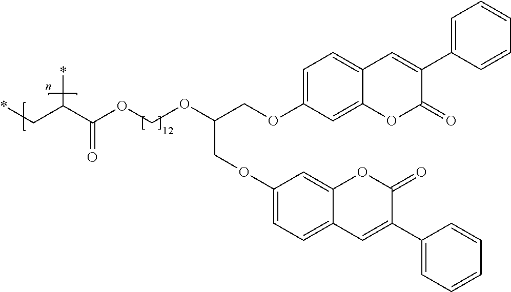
C1=C(OCC(COC2=CC=C3C(=C2)OC(=O)C(C2=CC=CC=C2)=C3)OCOC(C(C*)*)=O)C=C2C(=C1)C=C(C1=CC=CC=C1)C(=O)O2
